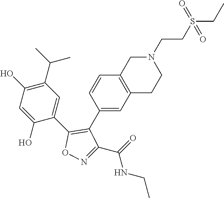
C1(O)=C(C(C)C)C=C(C2=C(C3=CC4=C(C=C3)CN(CCS(CC)(=O)=O)CC4)C(C(=O)NCC)=NO2)C(O)=C1
